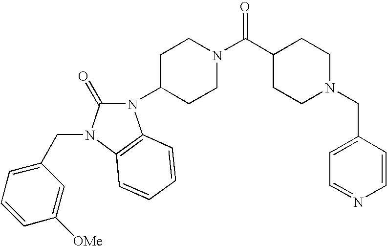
C1CC(C(N2CCC(N3C(=O)N(CC4=CC=CC([OMe])=C4)C4=C3C=CC=C4)CC2)=O)CCN1CC1=CC=NC=C1
